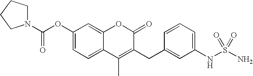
C1(OC(N2CCCC2)=O)=CC=C2C(=C1)OC(=O)C(CC1=CC(NS(N)(=O)=O)=CC=C1)=C2C
